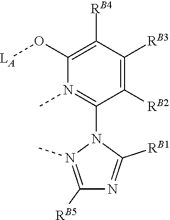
C1([RB1])=NC([RB5])=N(C)N1C1=N(C)C(O[LA])=C([RB4])C([RB3])=C1[RB2]
